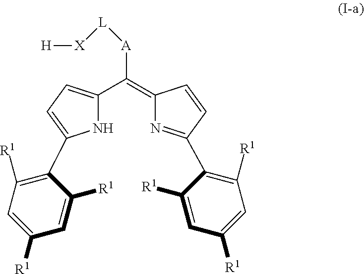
N1C(C(=C2N=C(C3=C([R1])C=C([R1])C=C3[R1])C=C2)[A][L][X][H])=CC=C1C1=C([R1])C=C([R1])C=C1[R1]
